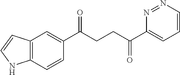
C1(C(CCC(C2=CC=CN=N2)=O)=O)=CC2=C(C=C1)NC=C2
